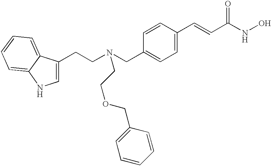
C1=C(CCN(CC2=CC=C(C=CC(NO)=O)C=C2)CCOCC2=CC=CC=C2)C2=CC=CC=C2N1
